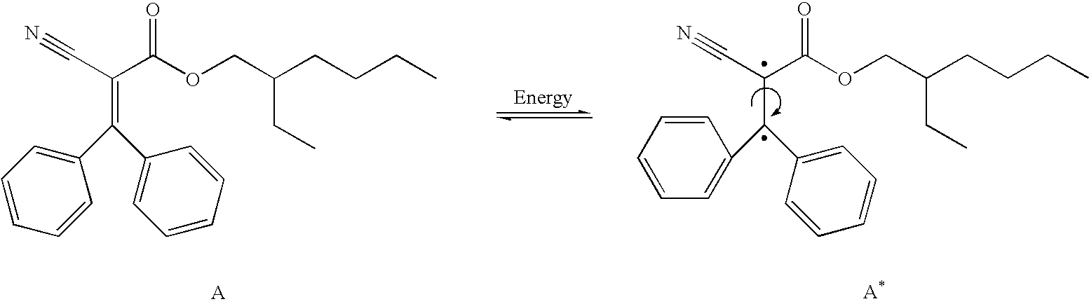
C(C(C(OCC(CC)CCCC)=O)=C(C1=CC=CC=C1)C1=CC=CC=C1)#N.C(C(C(OCC(CC)CCCC)=O)C(C1=CC=CC=C1)C1=CC=CC=C1)#N
